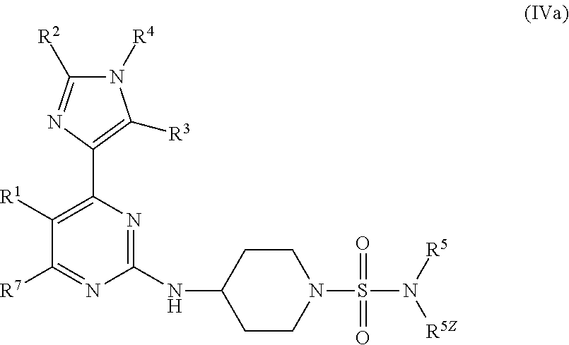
C1([R7])=NC(NC2CCN(S(N([R5])[R5Z])(=O)=O)CC2)=NC(C2=C([R3])N([R4])C([R2])=N2)=C1[R1]
